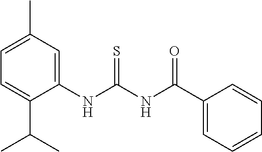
C1(C)=CC=C(C(C)C)C(NC(=S)NC(=O)C2=CC=CC=C2)=C1
